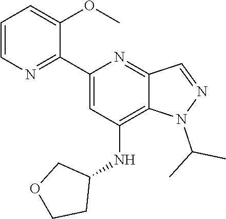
N1(C(C)C)N=CC2=NC(C3=NC=CC=C3OC)=CC(NC3CCOC3)=C12
